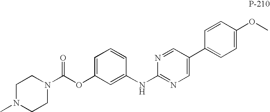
C1N(C)CCN(C(OC2=CC=CC(NC3=NC=C(C4=CC=C(OC)C=C4)C=N3)=C2)=O)C1
